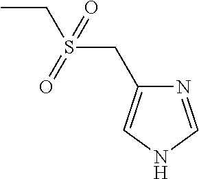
CCS(CC1=CNC=N1)(=O)=O
